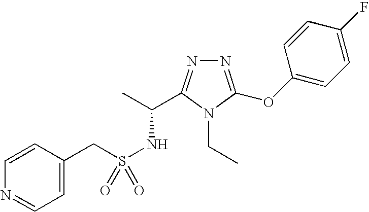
N1=C(OC2=CC=C(F)C=C2)N(CC)C(C(C)NS(=O)(CC2=CC=NC=C2)=O)=N1
